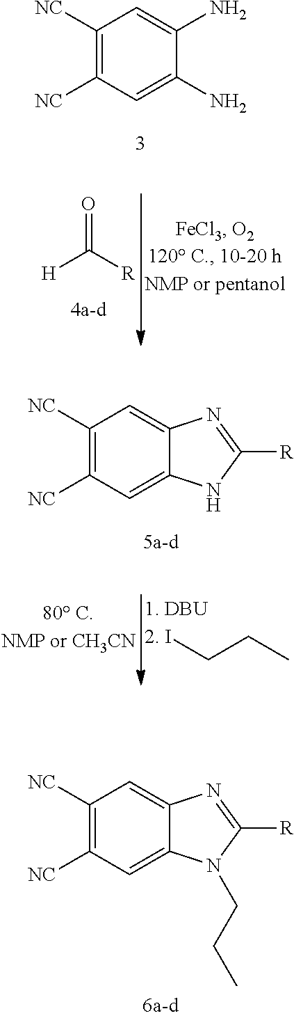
C1([NC])=C([NC])C=C(N)C(N)=C1.[H]C([R])=O.ICCC.C1([NC])=C([NC])C=C2C(=C1)N=C([R])N2.C1([NC])=C([NC])C=C2C(=C1)N=C([R])N2CCC
